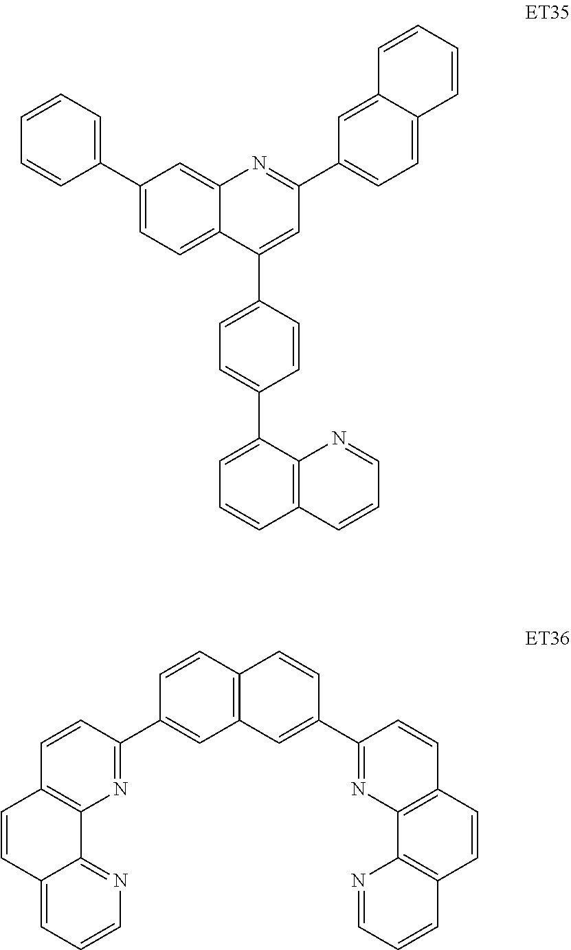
C1(C2=CC=CC=C2)=CC=C2C(=C1)N=C(C1=CC=C3C(=C1)C=CC=C3)C=C2C1=CC=C(C2=CC=CC3=C2N=CC=C3)C=C1.C1=CC2=C(C=C1C1=NC3=C(C=C1)C=CC1=CC=CN=C31)C=C(C1=NC3=C(C=C1)C=CC1=C3N=CC=C1)C=C2
